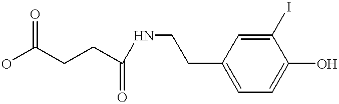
OC(CCC(NCCC1=CC=C(O)C(I)=C1)=O)=O
